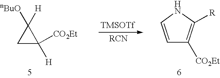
C1C([CO2Et])([H])C1([nBuO])[H].C1=CNC([R])=C1[CO2Et].[TMSOTf]
